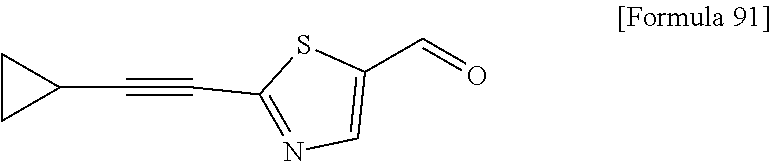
C1(C=O)=CN=C(C#CC2CC2)S1
